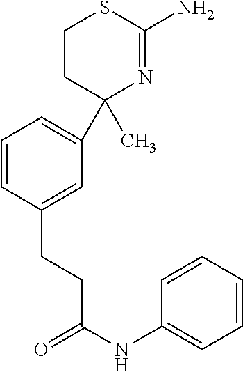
C1CC(C2=CC=CC(CCC(NC3=CC=CC=C3)=O)=C2)(C)N=C(N)S1
